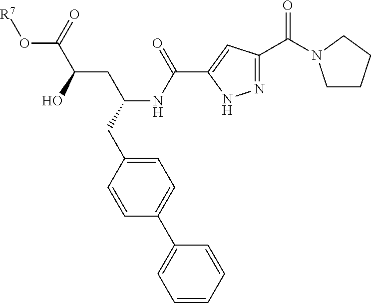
N1=C(C(=O)N2CCCC2)C=C(C(NC(CC2=CC=C(C3=CC=CC=C3)C=C2)CC(C(O[R7])=O)O)=O)N1
